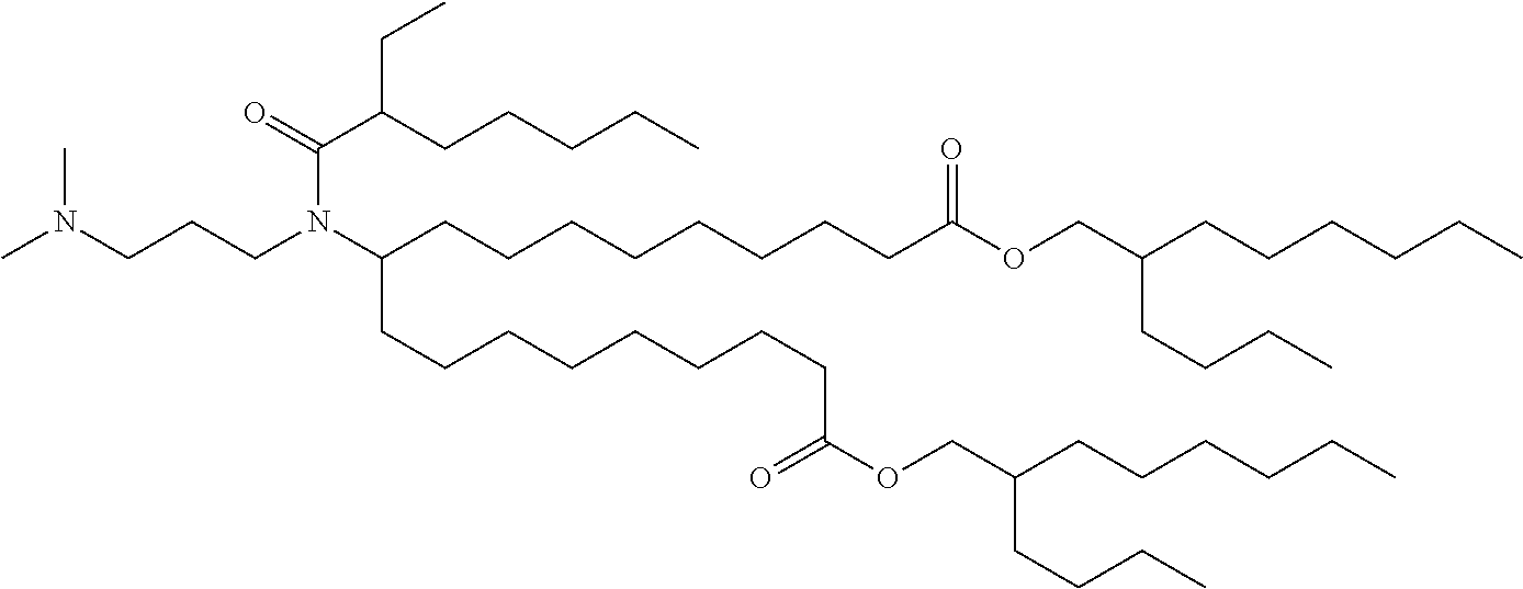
N(CCCN(C(CCCCCCCCC(OCC(CCCCCC)CCCC)=O)CCCCCCCCC(OCC(CCCCCC)CCCC)=O)C(=O)C(CCCCC)CC)(C)C
